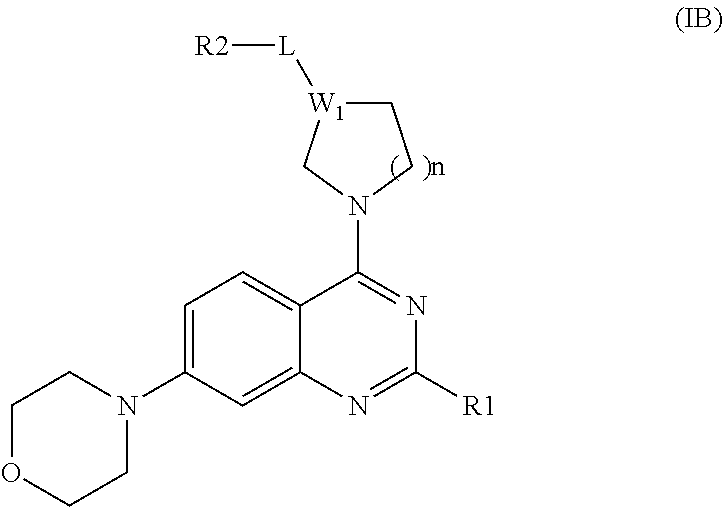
C12=CC(N3CCOCC3)=CC=C1C(N1C[W1]([L][R2])CC1)=NC([R1])=N2
